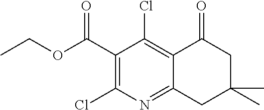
C1(C(OCC)=O)=C(Cl)N=C2C(=C1Cl)C(=O)CC(C)(C)C2
